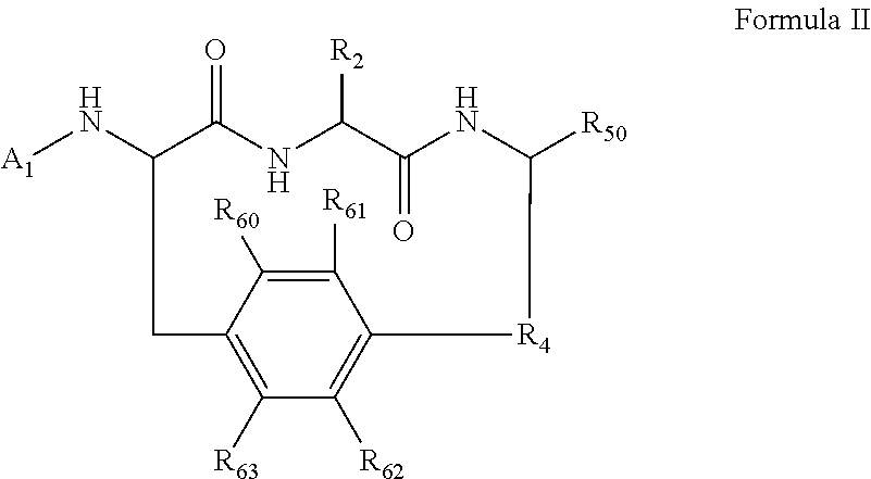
[A1]NC1C(=O)NC([R2])C(=O)NC([R50])[R4]C2=C([R62])C([R63])=C(C1)C([R60])=C2[R61]
